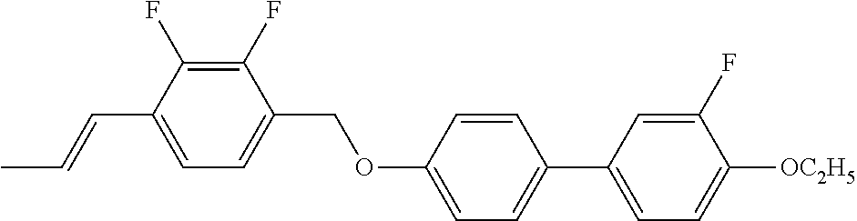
C1(F)=C(F)C(C=CC)=CC=C1COC1=CC=C(C2=CC=C([OC2H5])C(F)=C2)C=C1
